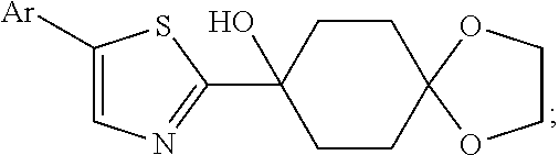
C1COC2(O1)CCC(O)(C1=NC=C([Ar])S1)CC2
